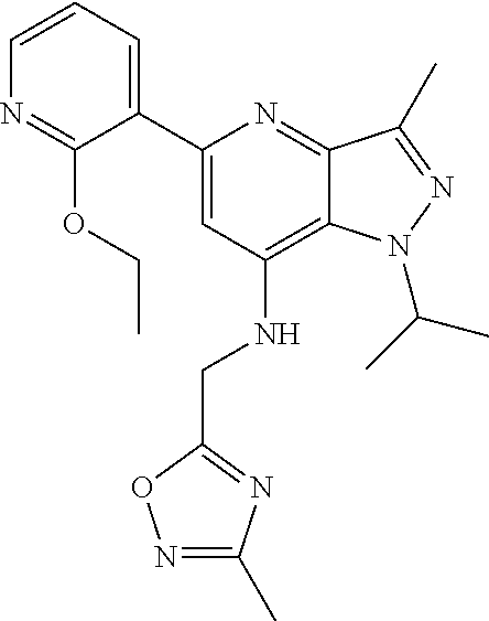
N1=C(OCC)C(C2=CC(NCC3=NC(C)=NO3)=C3C(=N2)C(C)=NN3C(C)C)=CC=C1
